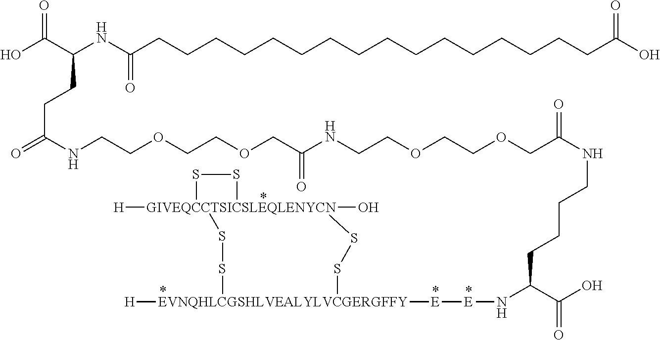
C(CCC(C(O)=O)N[E][E][EVNQHLCGSHLVEALYLVCGERGFFY]1([H])SS[GIVEQCCTSICSLEQLENYCN]2([H])(O)(SS1)SS2)CNC(COCCOCCNC(COCCOCCNC(=O)CCC(C(O)=O)NC(CCCCCCCCCCCCCCCCC(O)=O)=O)=O)=O
